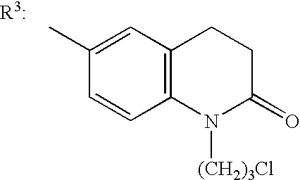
C1(C)=CC2=C(C=C1)N([(CH2)3Cl])C(=O)CC2
